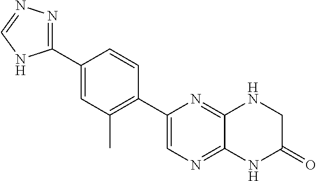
C12=NC=C(C3=C(C)C=C(C4=NN=CN4)C=C3)N=C1NCC(=O)N2
